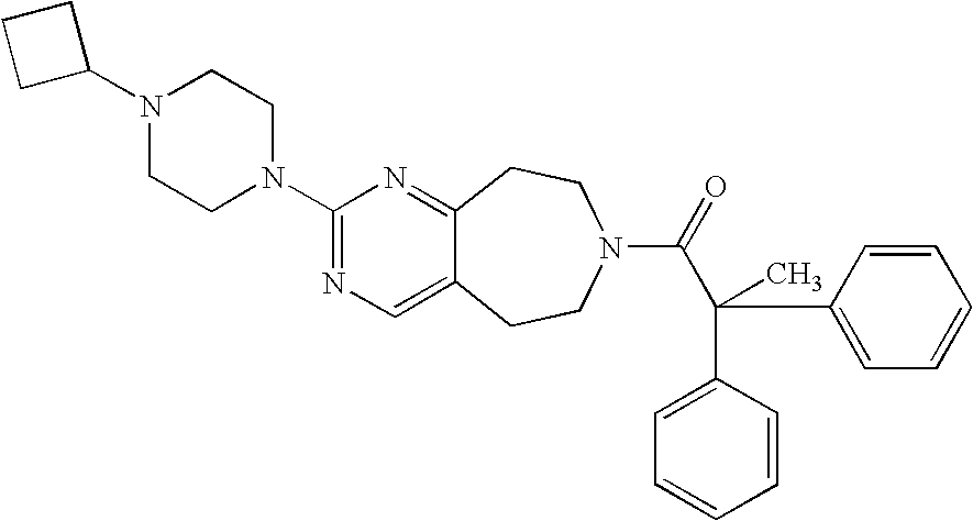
C1C(N2CCN(C3=NC=C4C(=N3)CCN(C(=O)C(C3=CC=CC=C3)(C3=CC=CC=C3)C)CC4)CC2)CC1
